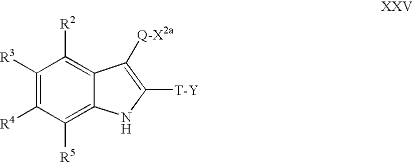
C1([R3])=C([R4])C([R5])=C2C(=C1[R2])C([Q-X2a])=C([T-Y])N2
